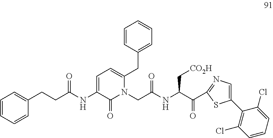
C(CC(NC1=CC=C(CC2=CC=CC=C2)N(CC(NC(C(=O)C2=NC=C(C3=C(Cl)C=CC=C3Cl)S2)C[CO2H])=O)C1=O)=O)C1=CC=CC=C1
